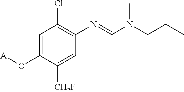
C1=C(O[A])C([CH2F])=CC(N=CN(CCC)C)=C1Cl
